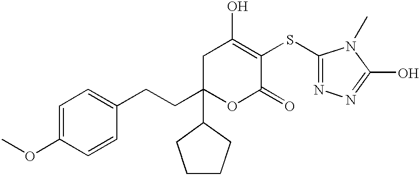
C1C(CCC2=CC=C(OC)C=C2)(C2CCCC2)OC(=O)C(SC2=NN=C(O)N2C)=C1O
